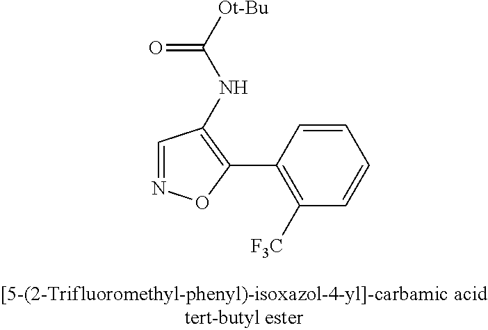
C1=NOC(C2=C([F3C])C=CC=C2)=C1NC([Ot-Bu])=O
